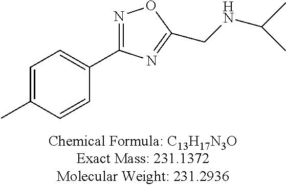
C1=C(C)C=CC(C2=NOC(CNC(C)C)=N2)=C1
